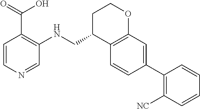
C1=CN=CC(NCC2C3=C(OCC2)C=C(C2=C([NC])C=CC=C2)C=C3)=C1C(=O)O
